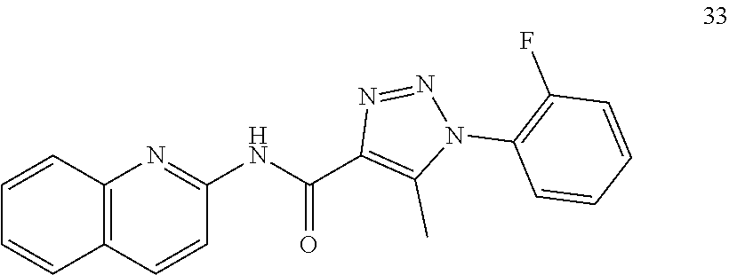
C1(NC(C2=C(C)N(C3=C(F)C=CC=C3)N=N2)=O)=NC2=C(C=C1)C=CC=C2
